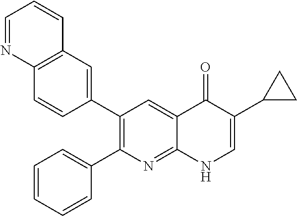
C12=C(C=C(C3=C(C4=CC=CC=C4)N=C4C(=C3)C(=O)C(C3CC3)=CN4)C=C1)C=CC=N2
